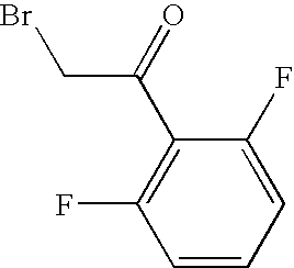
BrCC(C1=C(F)C=CC=C1F)=O
